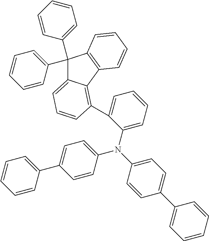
C1(C2=CC=CC=C2)(C2=CC=CC=C2)C2=CC=CC(C3=CC=CC=C3N(C3=CC=C(C4=CC=CC=C4)C=C3)C3=CC=C(C4=CC=CC=C4)C=C3)=C2C2=C1C=CC=C2
